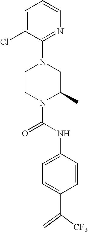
N1(C(NC2=CC=C(C([CF3])=C)C=C2)=O)C(C)CN(C2=NC=CC=C2Cl)CC1
